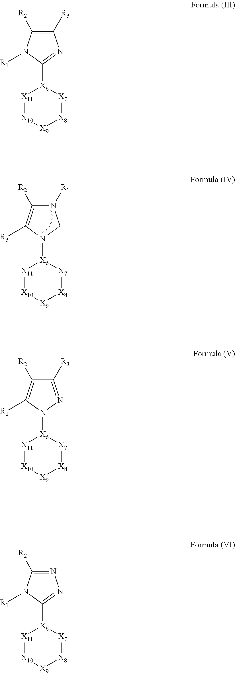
C1([R2])=C([R3])N([X6]2[X11][X10][X9][X8][X7]2)CN1[R1].C1([R2])=C([R1])N([X6]2[X11][X10][X9][X8][X7]2)N=C1[R3].C1([R2])=C([R3])N=C([X6]2[X11][X10][X9][X8][X7]2)N1[R1].C1([R2])=NN=C([X6]2[X11][X10][X9][X8][X7]2)N1[R1]
